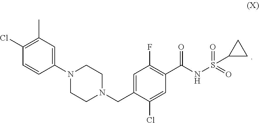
C1=CC(N2CCN(CC3=CC(F)=C(C(NS(=O)(=O)C4CC4)=O)C=C3Cl)CC2)=CC(C)=C1Cl
